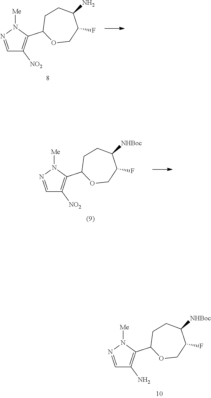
C1=NN([Me])C(C2OCC(F)C(N)CC2)=C1[NO2].C1=NN([Me])C(C2OCC(F)C([NHBoc])CC2)=C1[NO2].C1=NN([Me])C(C2OCC(F)C([NHBoc])CC2)=C1N
